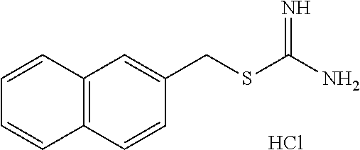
C12=C(C=CC(CSC(N)=N)=C1)C=CC=C2.Cl
